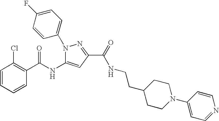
C1=CC=CC(C(NC2=CC(C(=O)NCCC3CCN(C4=CC=NC=C4)CC3)=NN2C2=CC=C(F)C=C2)=O)=C1Cl
